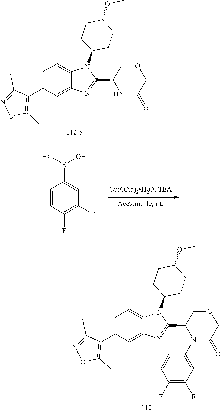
C1(C2N(C3=CC(F)=C(F)C=C3)C(=O)COC2)=NC2=CC(C3=C(C)ON=C3C)=CC=C2N1C1CCC(OC)CC1.C1(C2NC(=O)COC2)=NC2=CC(C3=C(C)ON=C3C)=CC=C2N1C1CCC(OC)CC1.C1=CC(F)=C(F)C=C1B(O)O
